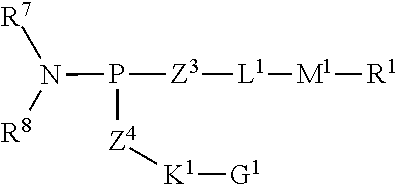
[R1][M1][L1][Z3]P(N([R7])[R8])[Z4][K1][G1]
